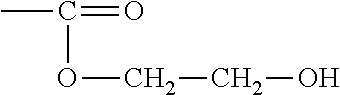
CC(=O)OCCO
